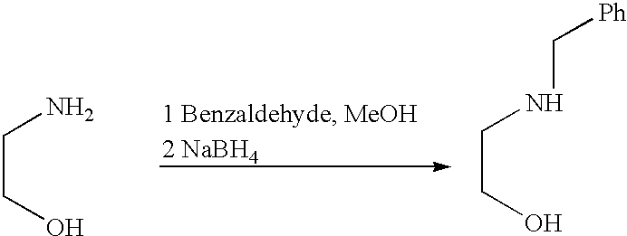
C(CO)N.C(CO)NC[Ph]
